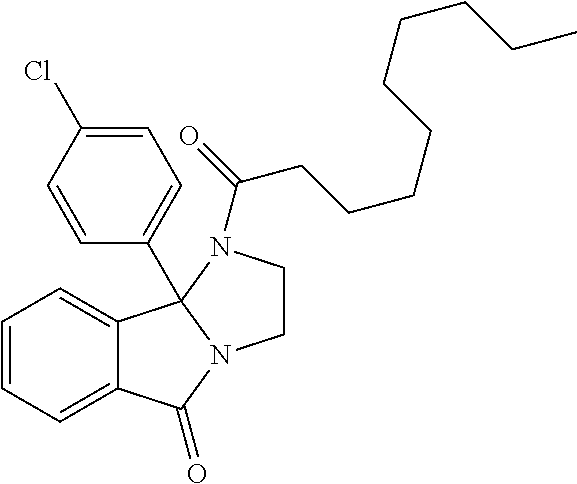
C12=CC=CC=C1C1(C3=CC=C(Cl)C=C3)N(C2=O)CCN1C(=O)CCCCCCCCC
